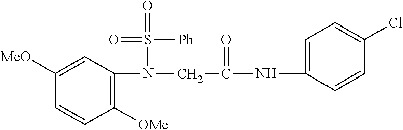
C1([OMe])=C(N(CC(NC2=CC=C(Cl)C=C2)=O)S(=O)([Ph])=O)C=C([MeO])C=C1
